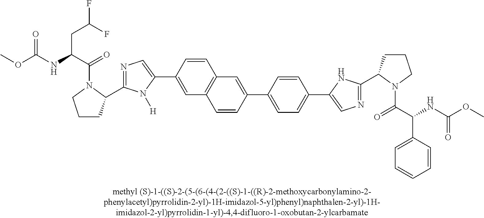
C12=C(C=C(C3=CN=C(C4CCCN4C(C(NC(OC)=O)CC(F)F)=O)N3[H])C=C1)C=CC(C1=CC=C(C3=CN=C(C4CCCN4C(C(NC(OC)=O)C4=CC=CC=C4)=O)N3)C=C1)=C2
